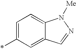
*C1=CC=C2C(=C1)C=NN2[Me]
